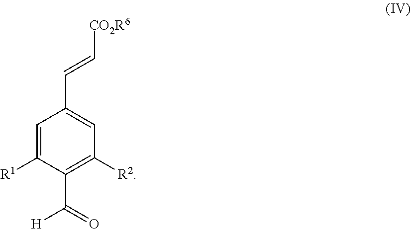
C1=C([R1])C(C(=O)[H])=C([R2])C=C1C=C[CO2R6]
